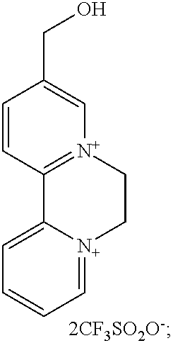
C12=CC=CC=[N+]1CC[N+]1=C2C=CC(CO)=C1
